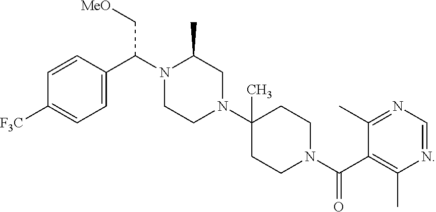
C1=CC(C(N2CCN(C3(C)CCN(C(C4=C(C)N=CN=C4C)=O)CC3)CC2C)C[MeO])=CC=C1[F3C]
